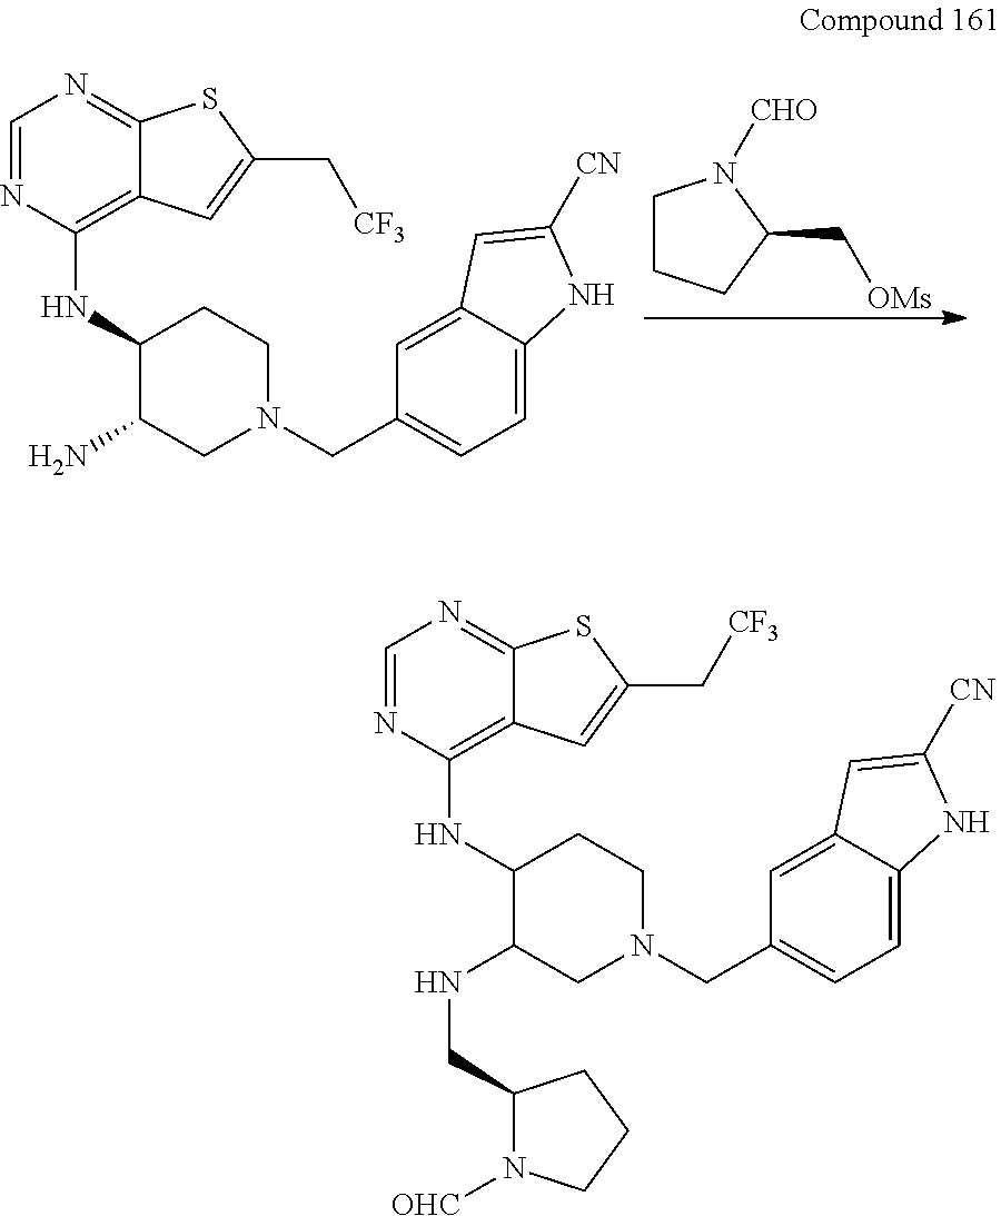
C1CCC(C[OMs])N1[CHO].C1=NC(NC2C(N)CN(CC3=CC=C4C(=C3)C=C([CN])N4)CC2)=C2C(=N1)SC(C[CF3])=C2.C1=NC(NC2C(NCC3N([OHC])CCC3)CN(CC3=CC=C4C(=C3)C=C([CN])N4)CC2)=C2C(=N1)SC(C[CF3])=C2
